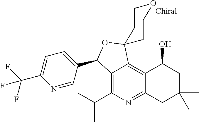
C12=C(C(C)C)N=C3C(=C1C1(OC2C2=CC=C(C(F)(F)F)N=C2)CCOCC1)C(O)CC(C)(C)C3
